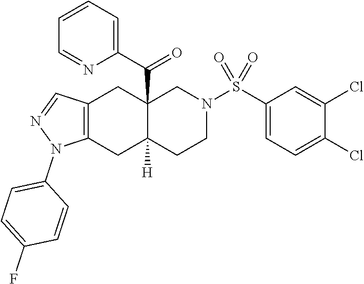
C12=C(CC3([H])C(C(C4=CC=CC=N4)=O)(C1)CN(S(C1=CC=C(Cl)C(Cl)=C1)(=O)=O)CC3)N(C1=CC=C(F)C=C1)N=C2
